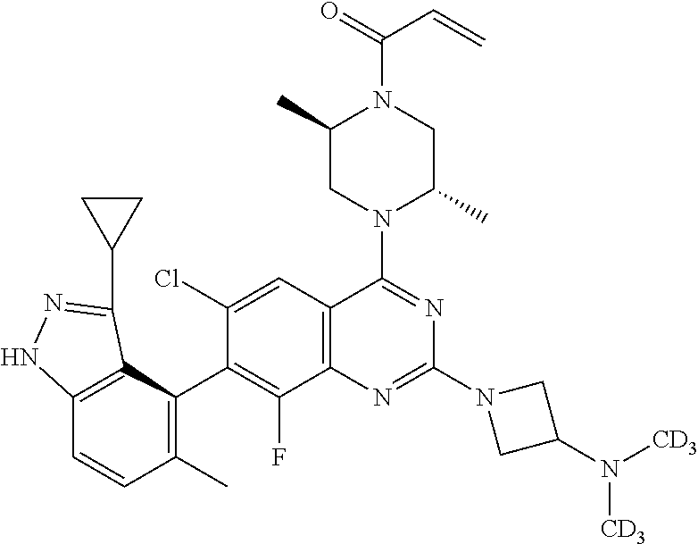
C12=C(C=C(Cl)C(C3=C(C)C=CC4=C3C(C3CC3)=NN4)=C1F)C(N1C(C)CN(C(=O)C=C)C(C)C1)=NC(N1CC(N([CD3])[CD3])C1)=N2
